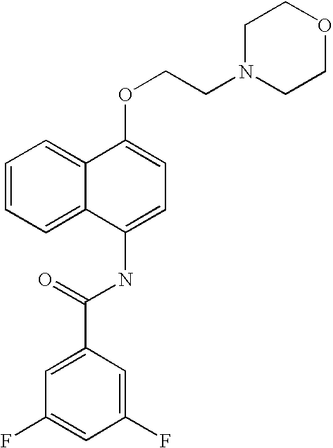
C1=CC=C2C(=C1)C(OCCN1CCOCC1)=CC=C2NC(C1=CC(F)=CC(F)=C1)=O
